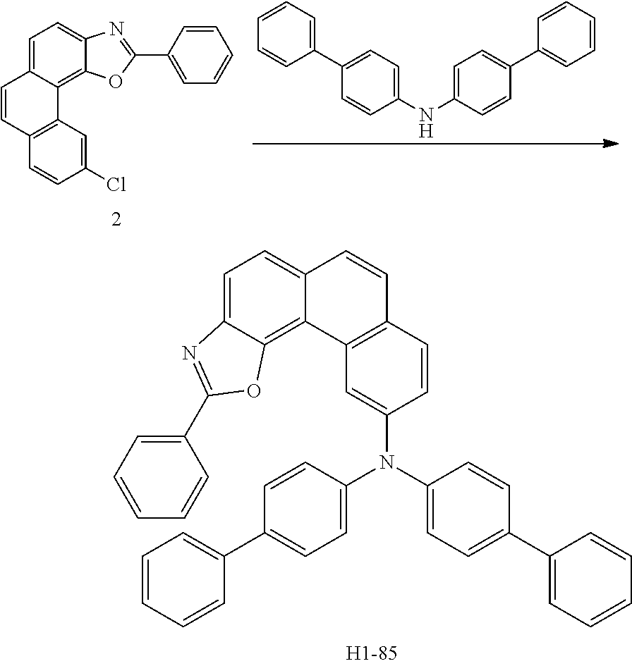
C1=CC=C(C2=CC=C(N(C3=CC=C(C4=CC=CC=C4)C=C3)C3=CC4=C(C=C3)C=CC3=CC=C5C(=C43)OC(C3=CC=CC=C3)=N5)C=C2)C=C1.C12=CC=C3C(=C1OC(C1=CC=CC=C1)=N2)C1=C(C=C3)C=CC(Cl)=C1.C1=CC=C(C2=CC=C(NC3=CC=C(C4=CC=CC=C4)C=C3)C=C2)C=C1
